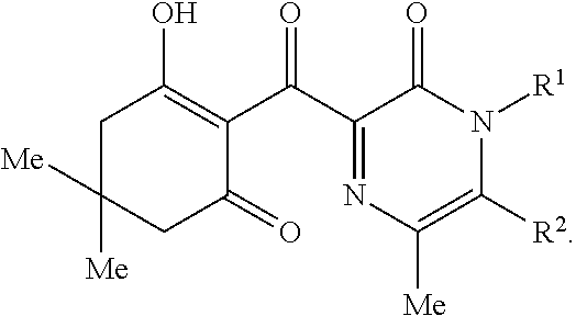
C1C(O)=C(C(C2=NC([Me])=C([R2])N([R1])C2=O)=O)C(=O)CC1([Me])[Me]
